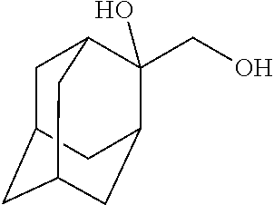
C1C2CC3CC(C(CO)(O)C1C3)C2
